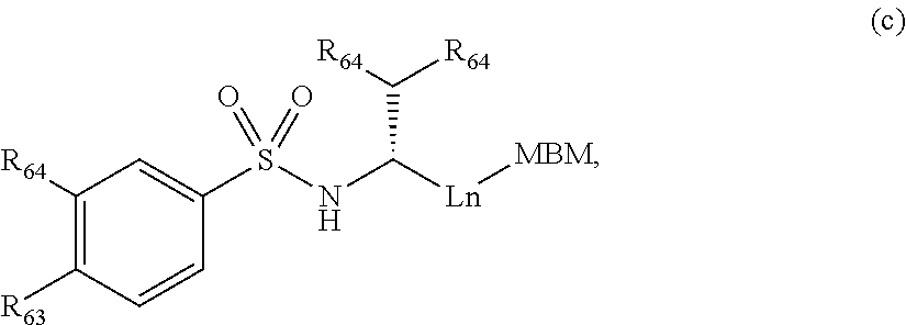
C1([R64])=C([R63])C=CC(S(NC([Ln][MBM])C([R64])[R64])(=O)=O)=C1
